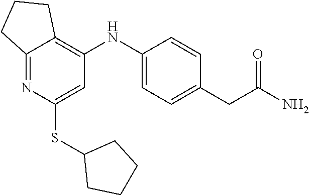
C12=NC(SC3CCCC3)=CC(NC3=CC=C(CC(N)=O)C=C3)=C1CCC2
